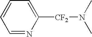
C1([CF2]N(C)C)=CC=CC=N1
